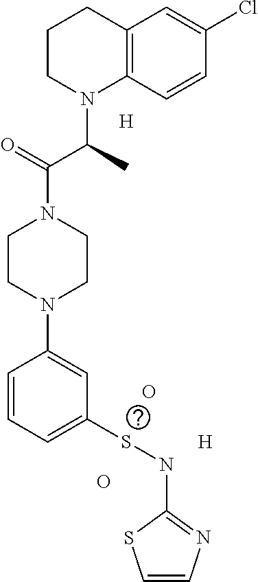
C12=C(C=CC(Cl)=C1)N(C(C)C(=O)N1CCN(C3=CC(SNC4=NC=CS4)=CC=C3)CC1)CCC2.[H].[H].O.O
